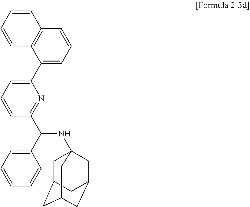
C1(C2=CC=CC3=C2C=CC=C3)=CC=CC(C(NC23CC4CC(CC(C2)C4)C3)C2=CC=CC=C2)=N1
